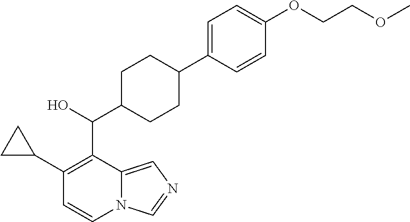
C1(C2CC2)=C(C(O)C2CCC(C3=CC=C(OCCOC)C=C3)CC2)C2=CN=CN2C=C1
